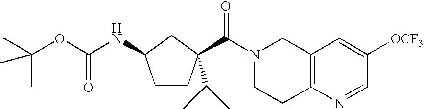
C1CC(C(N2CCC3=C(C2)C=C([OCF3])C=N3)=O)(C(C)C)CC1NC(OC(C)(C)C)=O
